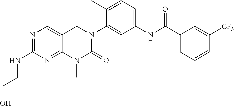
N1=C(NCCO)N=C2C(=C1)CN(C1=CC(NC(C3=CC=CC([CF3])=C3)=O)=CC=C1C)C(=O)N2C
